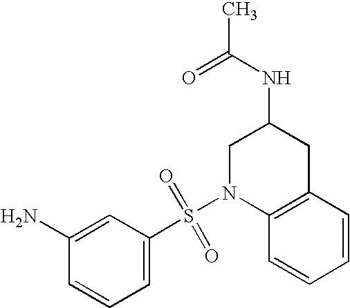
N1(S(C2=CC=CC(N)=C2)(=O)=O)C2=C(CC(NC(C)=O)C1)C=CC=C2
